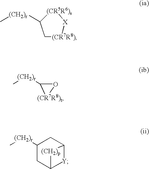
[Y]1C2CC([(CH2)r]C)CC1[(CH2)p]2.O1C([(CH2)r]C)[(CR7R8)t]1.C1[(CR7R8)][X][(CR5R6)s]C1[(CH2)r]C
